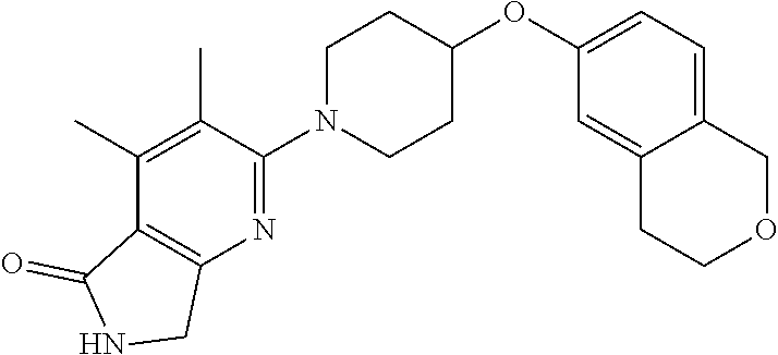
C1(C)=C(C)C(N2CCC(OC3=CC=C4C(=C3)CCOC4)CC2)=NC2=C1C(=O)NC2
